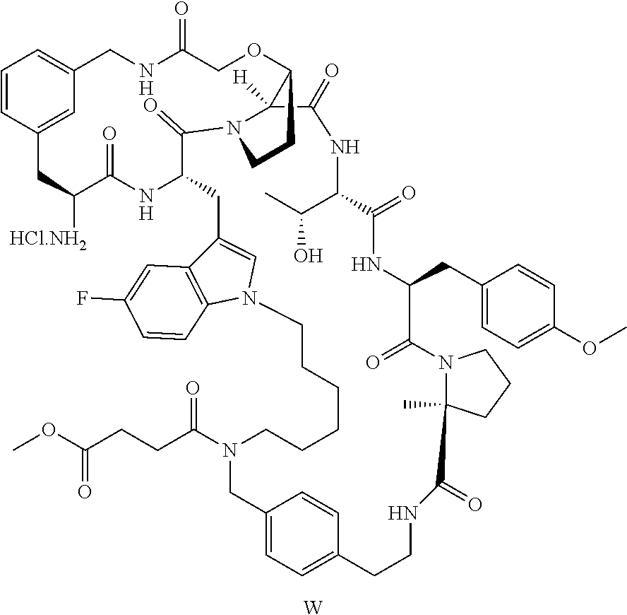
C1(=O)C(C(C)O)NC(=O)C2([H])N3C(=O)C(NC(=O)C([HCl.NH2])CC4=CC(=CC=C4)CNC(=O)COC2CC3)CC2=CN(C3=C2C=C(F)C=C3)CCCCCCN(C(CCC(OC)=O)=O)CC2=CC=C(CCNC(=O)C3(C)N(C(=O)C(CC4=CC=C(OC)C=C4)N1)CCC3)C=C2.[W]
